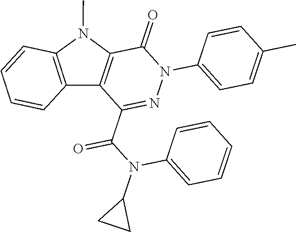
C1(=O)C2=C(C(C(N(C3CC3)C3=CC=CC=C3)=O)=NN1C1=CC=C(C)C=C1)C1=C(N2C)C=CC=C1
